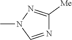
N1=CN(C)N=C1[Me]
